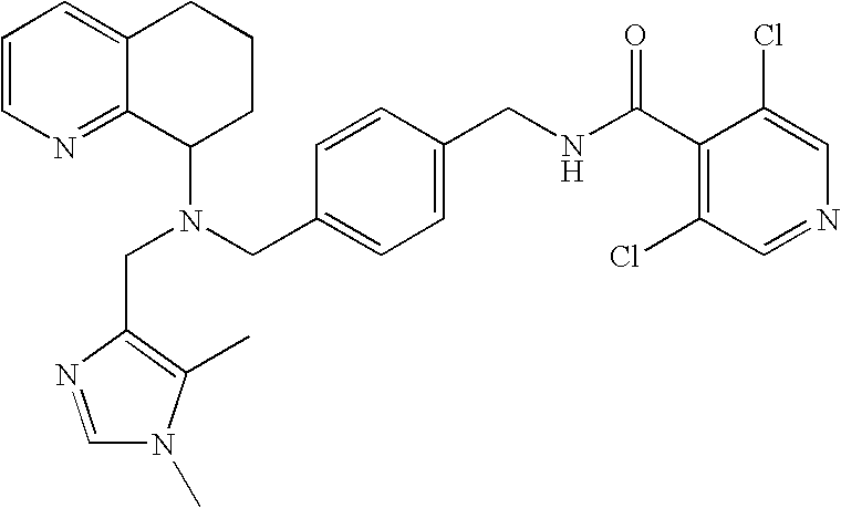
N(CC1=CC=C(CNC(C2=C(Cl)C=NC=C2Cl)=O)C=C1)(C1CCCC2=CC=CN=C12)CC1=C(C)N(C)C=N1
